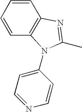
C1=CC=CC2=C1N(C1=CC=NC=C1)C(C)=N2
